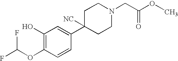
C1(O)=C(OC(F)F)C=CC(C2([NC])CCN(CC(OC)=O)CC2)=C1
